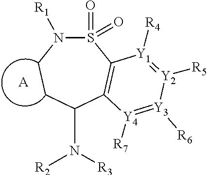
S1(=O)(=O)N([R1])CCC(N([R2])[R3])C2=C1[Y1]([R4])=[Y2]([R5])[Y3]([R6])=[Y4]2[R7].[A]
